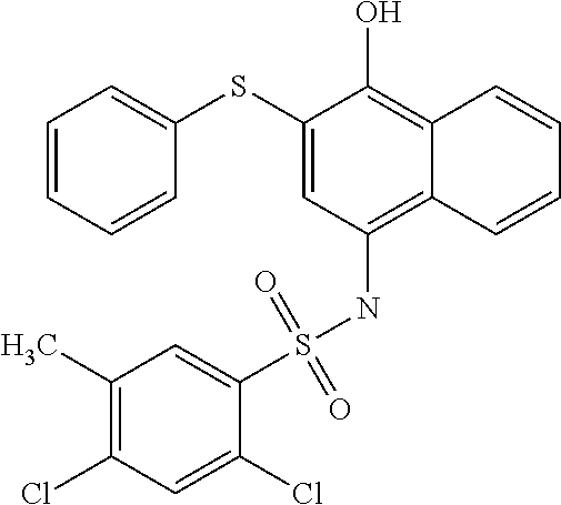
C1(SC2=CC=CC=C2)=CC(NS(C2=CC(C)=C(Cl)C=C2Cl)(=O)=O)=C2C(=C1O)C=CC=C2
